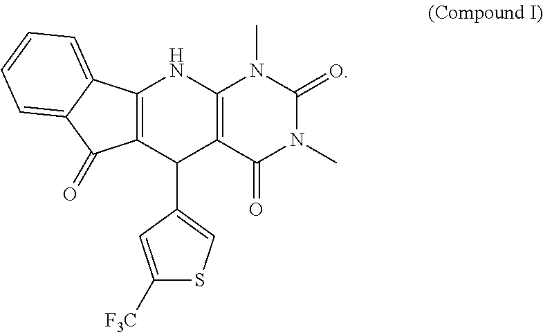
C12=C(C(C3=CSC([F3C])=C3)C3=C(N1)N(C)C(=O)N(C)C3=O)C(=O)C1=CC=CC=C21
